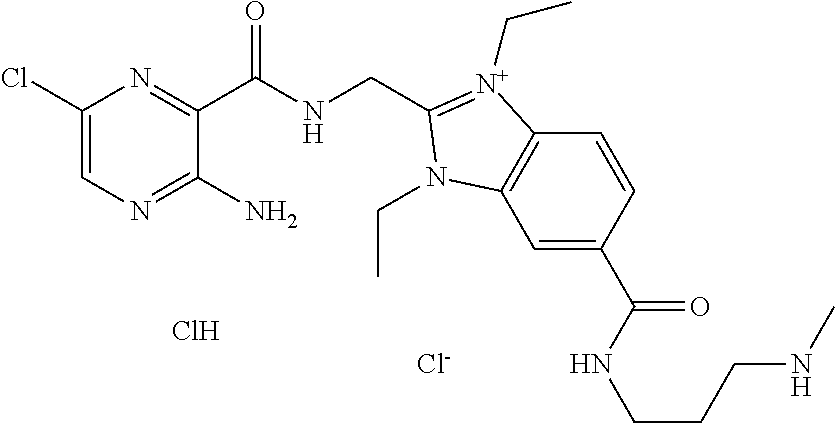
C1(Cl)=CN=C(N)C(C(NCC2=[N+](CC)C3=C(C=C(C(NCCCNC)=O)C=C3)N2CC)=O)=N1.Cl.[Cl-]
